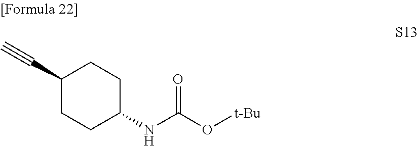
C1(C#C)CCC(NC(O[t-Bu])=O)CC1
